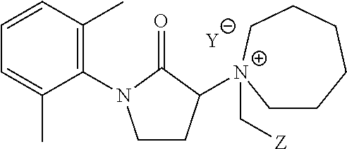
[Y].C1CC([N+]2(C[Z])CCCCCC2)C(=O)N1C1=C(C)C=CC=C1C
